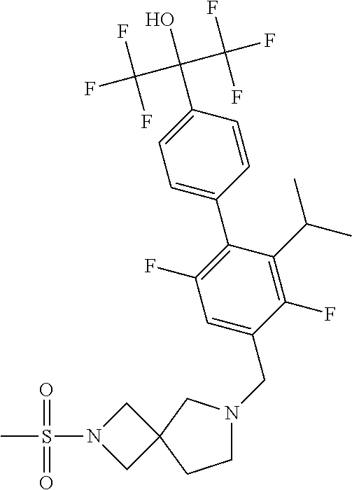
C1N(CC2=CC(F)=C(C3=CC=C(C(O)(C(F)(F)F)C(F)(F)F)C=C3)C(C(C)C)=C2F)CC2(C1)CN(S(C)(=O)=O)C2
